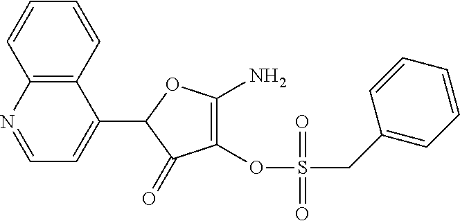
C1=NC2=C(C(C3C(=O)C(OS(CC4=CC=CC=C4)(=O)=O)=C(N)O3)=C1)C=CC=C2
